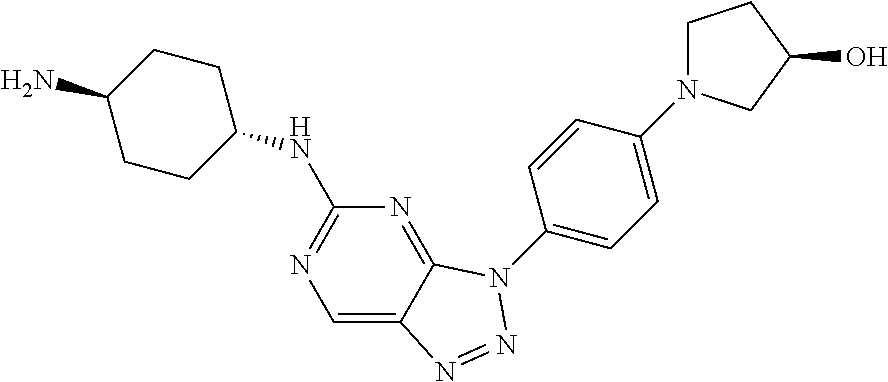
C1=C2C(=NC(NC3CCC(N)CC3)=N1)N(C1=CC=C(N3CCC(O)C3)C=C1)N=N2
